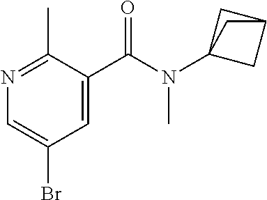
N1=C(C)C(C(N(C23CC(C2)C3)C)=O)=CC(Br)=C1
